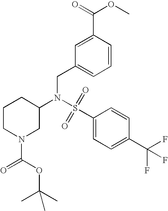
S(N(C1CN(C(=O)OC(C)(C)C)CCC1)CC1=CC=CC(C(OC)=O)=C1)(=O)(=O)C1=CC=C(C(F)(F)F)C=C1
